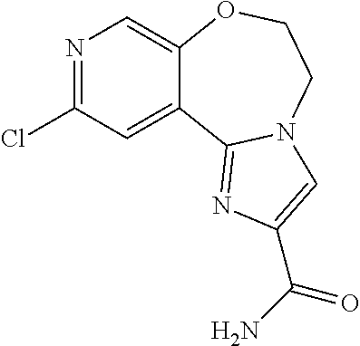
N1=C(Cl)C=C2C(=C1)OCCN1C2=NC(C(=O)N)=C1
